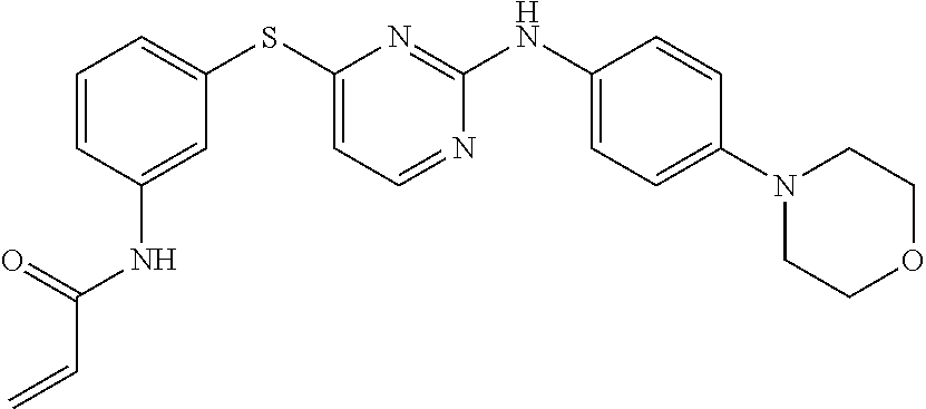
C1=CC(NC(=O)C=C)=CC(SC2=CC=NC(NC3=CC=C(N4CCOCC4)C=C3)=N2)=C1
